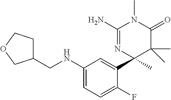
C1(NCC2CCOC2)=CC=C(F)C(C2(C)C(C)(C)C(=O)N(C)C(N)=N2)=C1
